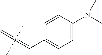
C1=CC(N(C)C)=CC=C1C=C(C)(C)=C
